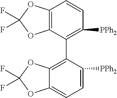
C12=C(C(C3=C4C(=CC=C3[PPh2])OC(F)(F)O4)=C([PPh2])C=C1)OC(F)(F)O2
